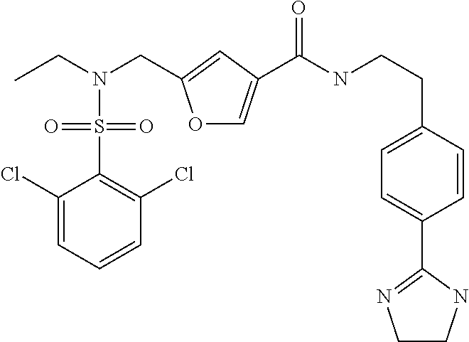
C1(Cl)=CC=CC(Cl)=C1S(N(CC)CC1=CC(C(NCCC2=CC=C(C3=NCCN3)C=C2)=O)=CO1)(=O)=O
